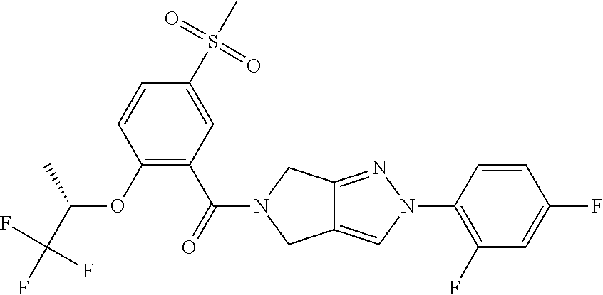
C1(S(C)(=O)=O)=CC(C(=O)N2CC3=CN(C4=C(F)C=C(F)C=C4)N=C3C2)=C(OC(C(F)(F)F)C)C=C1
